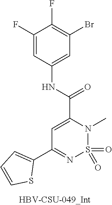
C1=C(C(NC2=CC(Br)=C(F)C(F)=C2)=O)N(C)S(=O)(=O)N=C1C1=CC=CS1
